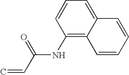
C1(NC(C=C)=O)=C2C(=CC=C1)C=CC=C2
